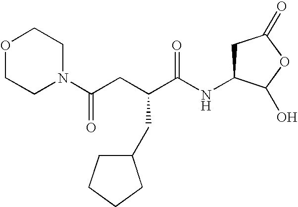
O1CCN(C(CC(C(NC2CC(=O)OC2O)=O)CC2CCCC2)=O)CC1
